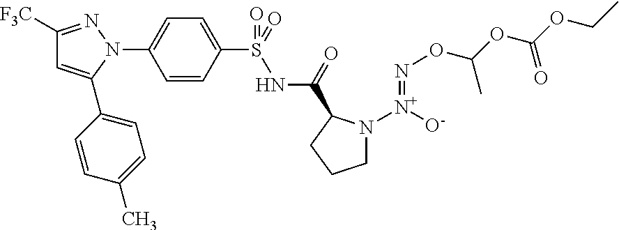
C1=CC(S(NC(=O)C2N([N+]([O-])=NOC(OC(OCC)=O)C)CCC2)(=O)=O)=CC=C1N1N=C([F3C])C=C1C1=CC=C(C)C=C1
